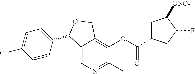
C12=CN=C(C)C(OC(=O)C3CC([ONO2])C(F)C3)=C1COC2C1=CC=C(Cl)C=C1
